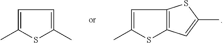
C1=C(C)SC(C)=C1.C1=C(C)SC2=C1SC(C)=C2
